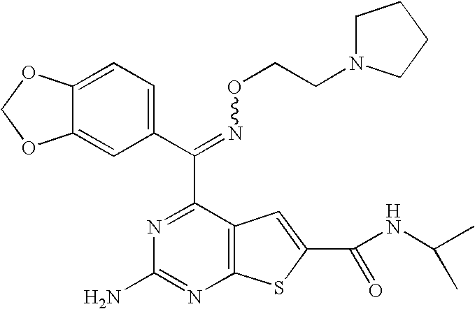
C(=NOCCN1CCCC1)(C1=NC(N)=NC2=C1C=C(C(NC(C)C)=O)S2)C1=CC=C2C(=C1)OCO2
